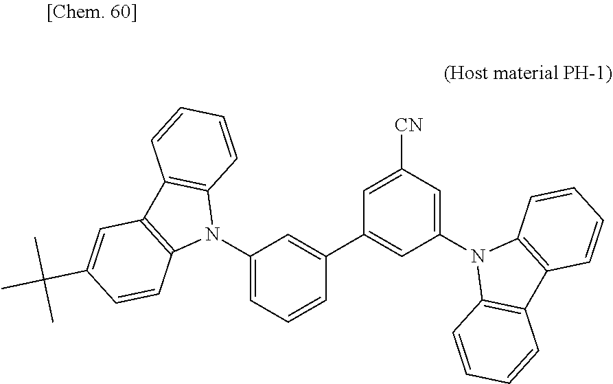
C1(N2C3=C(C4=C2C=CC(C(C)(C)C)=C4)C=CC=C3)=CC=CC(C2=CC(N3C4=C(C5=C3C=CC=C5)C=CC=C4)=CC([CN])=C2)=C1
